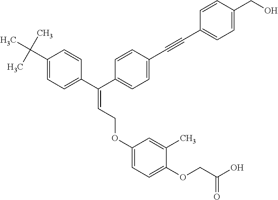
C(=CCOC1=CC=C(OCC(O)=O)C(C)=C1)(C1=CC=C(C(C)(C)C)C=C1)C1=CC=C(C#CC2=CC=C(CO)C=C2)C=C1
